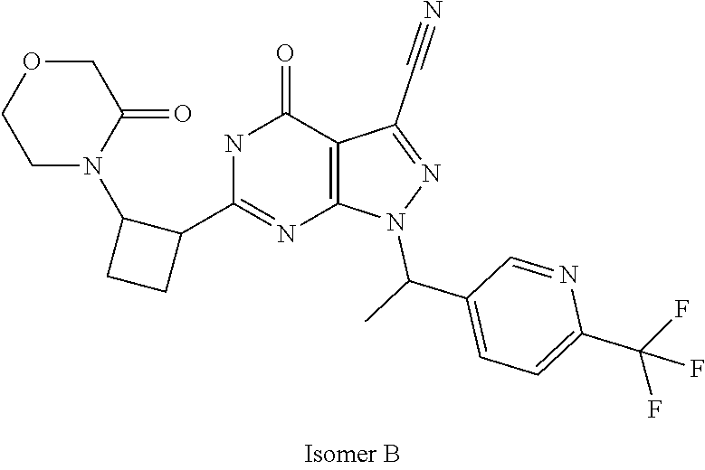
C1=C(C(F)(F)F)N=CC(C(C)N2N=C(C#N)C3=C2N=C(C2CCC2N2C(=O)COCC2)NC3=O)=C1
